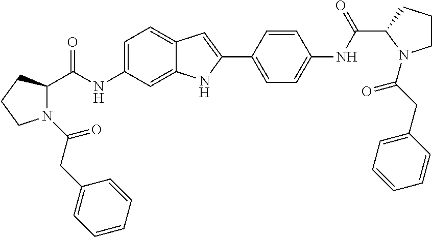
N1(C(CC2=CC=CC=C2)=O)C(C(NC2=CC=C3C(=C2)NC(C2=CC=C(NC(C4N(C(CC5=CC=CC=C5)=O)CCC4)=O)C=C2)=C3)=O)CCC1
